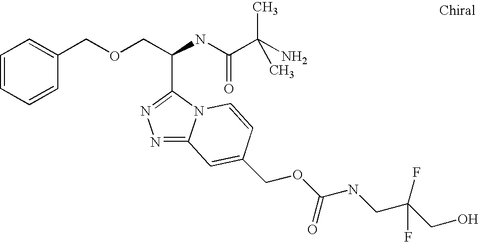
C(C(NC(C(C)(N)C)=O)C1=NN=C2N1C=CC(COC(NCC(CO)(F)F)=O)=C2)OCC1=CC=CC=C1
